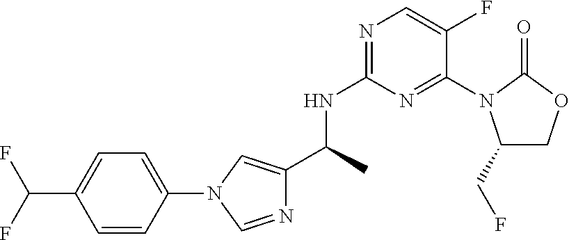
C1=CC(N2C=C(C(NC3=NC=C(F)C(N4C(CF)COC4=O)=N3)C)N=C2)=CC=C1C(F)F
